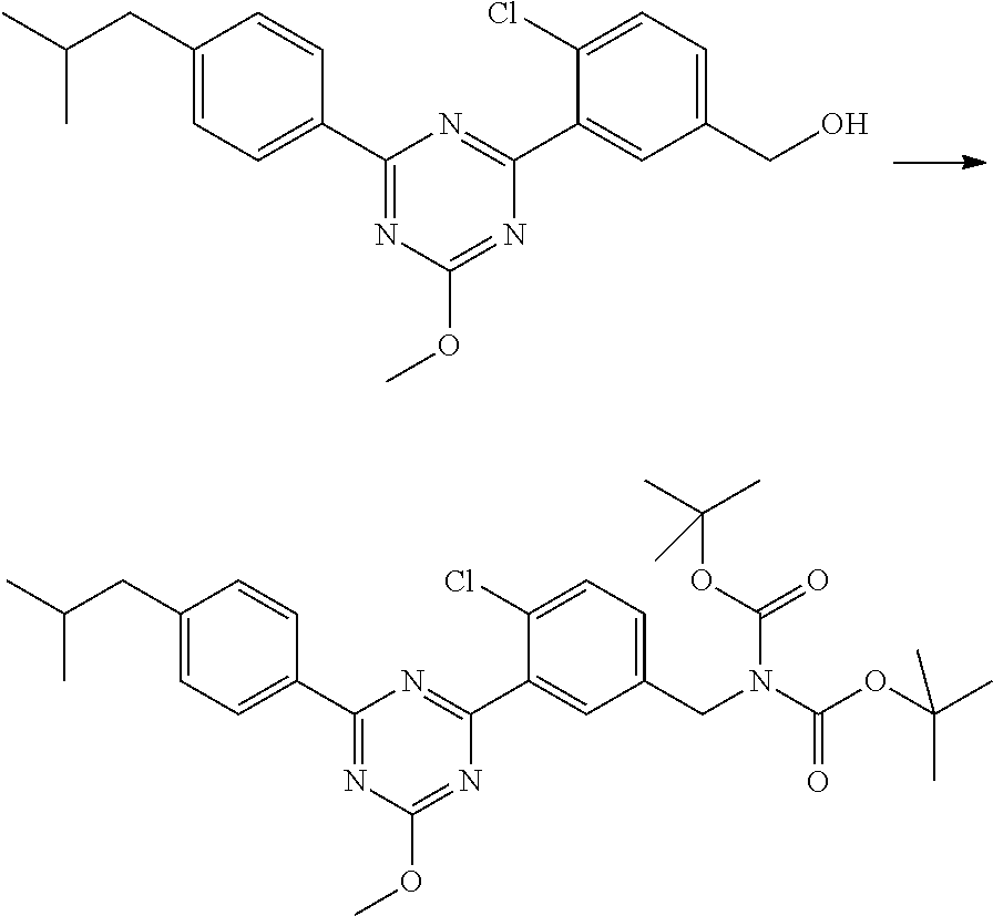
C(C)(C)CC1=CC=C(C2=NC(OC)=NC(C3=CC(CO)=CC=C3Cl)=N2)C=C1.C(C)(C)CC1=CC=C(C2=NC(OC)=NC(C3=CC(CN(C(OC(C)(C)C)=O)C(OC(C)(C)C)=O)=CC=C3Cl)=N2)C=C1
